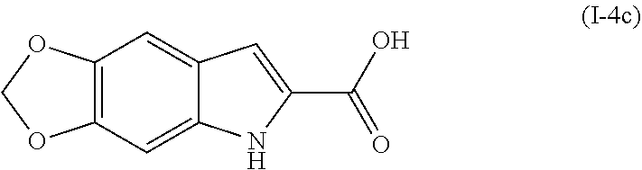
C1=C2C(=CC3=C1OCO3)C=C(C(O)=O)N2
